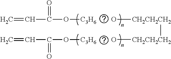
C=CC(=O)O[C3H6].C=CC(O[C3H6])=O.O[CH2CH2CH2][CH2CH2CH2]O
